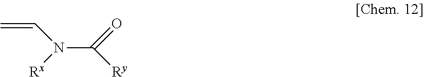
C=CN(C(=O)[Ry])[Rx]
